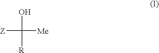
[Z]C([Me])(O)[R]
